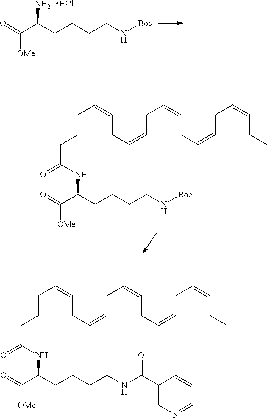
[OMe]C(=O)C(CCCCN[Boc])N.Cl.[OMe]C(=O)C(CCCCN[Boc])NC(CCCC=CCC=CCC=CCC=CCC=CCC)=O.[OMe]C(=O)C(CCCCNC(C1=CN=CC=C1)=O)NC(CCCC=CCC=CCC=CCC=CCC=CCC)=O
